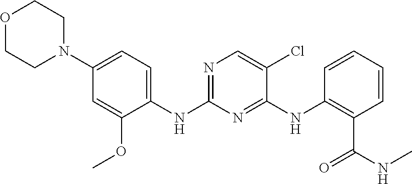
O1CCN(C2=CC=C(NC3=NC=C(Cl)C(NC4=C(C(=O)NC)C=CC=C4)=N3)C(OC)=C2)CC1
